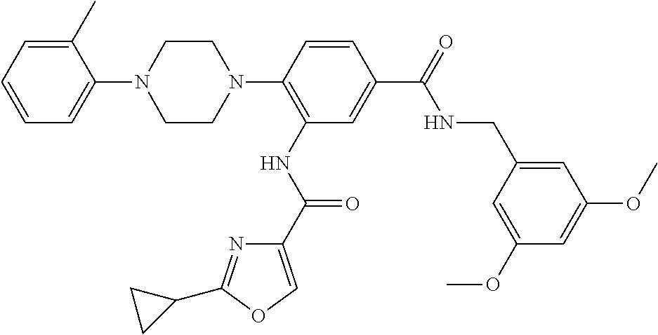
C1(N2CCN(C3=C(NC(=O)C4=COC(C5CC5)=N4)C=C(C(=O)NCC4=CC(OC)=CC(OC)=C4)C=C3)CC2)=CC=CC=C1C
